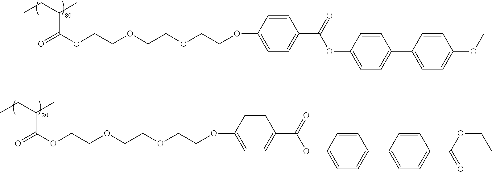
O=C(OCCOCCOCCOC1=CC=C(C(=O)OC2=CC=C(C3=CC=C(OC)C=C3)C=C2)C=C1)C(CC)C.O=C(OCCOCCOCCOC1=CC=C(C(=O)OC2=CC=C(C3=CC=C(C(OCC)=O)C=C3)C=C2)C=C1)C(CC)C
